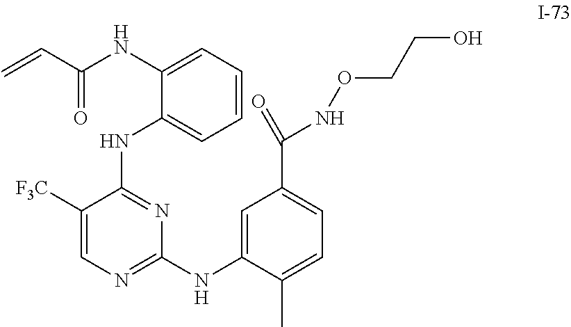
C1([F3C])=CN=C(NC2=CC(C(=O)NOCCO)=CC=C2C)N=C1NC1=CC=CC=C1NC(C=C)=O
